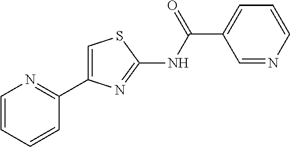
C1=CC=CC(C2=CSC(NC(C3=CC=CN=C3)=O)=N2)=N1
